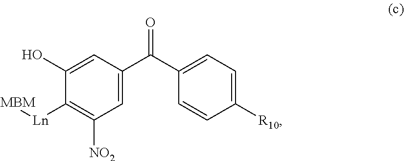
O=C(C1=CC=C([R10])C=C1)C1=CC([NO2])=C([Ln][MBM])C(O)=C1
